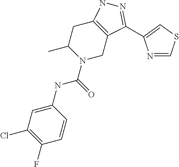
C1C2=C(CN(C(NC3=CC(Cl)=C(F)C=C3)=O)C1C)C(C1=CSC=N1)=NN2
